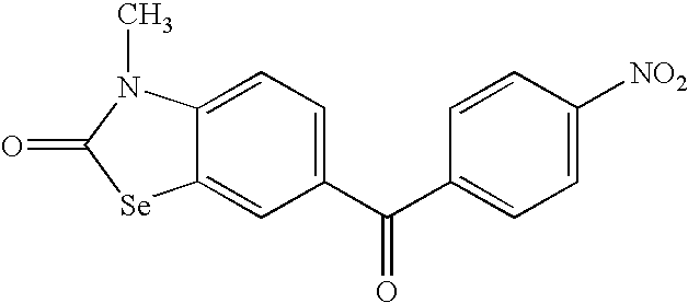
C12=CC(C(C3=CC=C([NO2])C=C3)=O)=CC=C1N(C)C(=O)[Se]2
